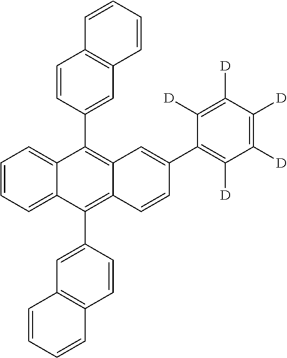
C1=CC=C2C(=C1)C(C1=CC3=C(C=C1)C=CC=C3)=C1C(=C2C2=CC3=C(C=C2)C=CC=C3)C=CC(C2=C([D])C([D])=C([D])C([D])=C2[D])=C1
